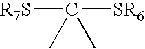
[R7S]C([SR6])(C)C
